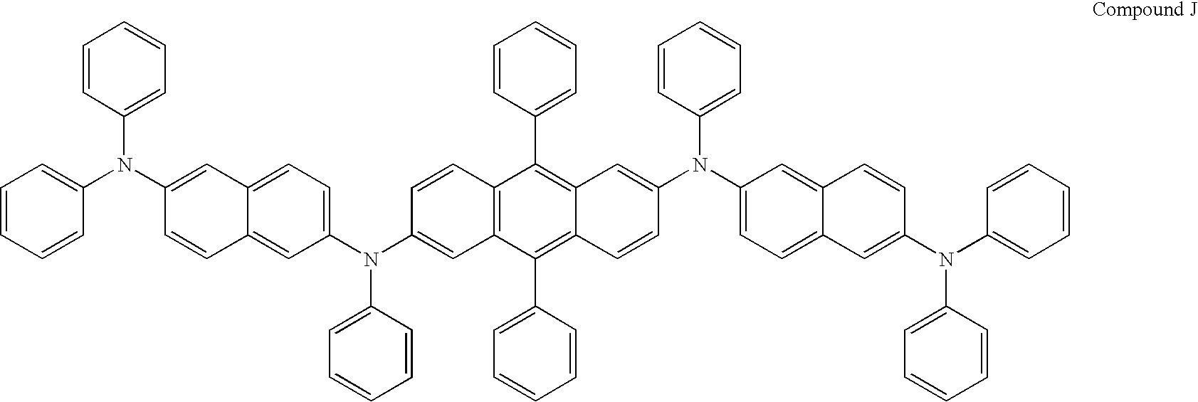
C1=CC=CC(N(C2=CC3=CC=C(N(C4=CC5=C(C=C4)C(C4=CC=CC=C4)=C4C(=C5C5=CC=CC=C5)C=CC(N(C5=CC=C6C(=C5)C=CC(N(C5=CC=CC=C5)C5=CC=CC=C5)=C6)C5=CC=CC=C5)=C4)C4=CC=CC=C4)C=C3C=C2)C2=CC=CC=C2)=C1
